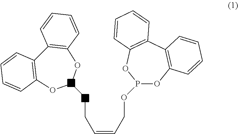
O(P1OC2=C(C3=C(O1)C=CC=C3)C=CC=C2)CC=CCCC1OC2=C(C3=C(O1)C=CC=C3)C=CC=C2
